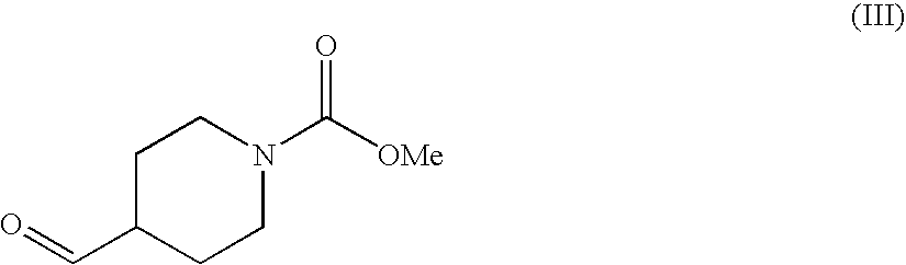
C1C(C=O)CCN(C([OMe])=O)C1
